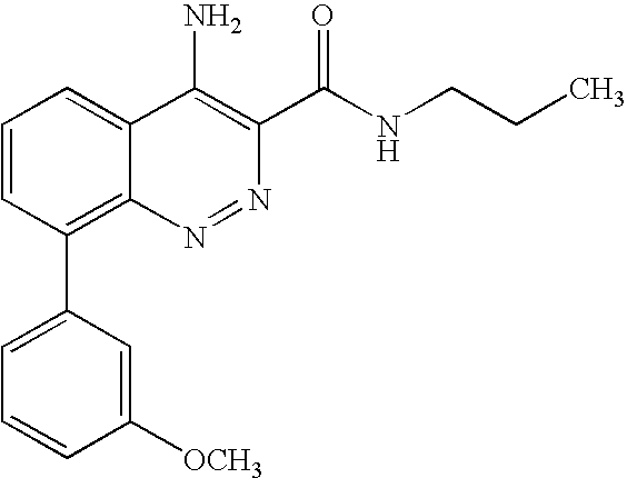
C1=CC(C2=CC=CC([OCH3])=C2)=C2C(=C1)C(N)=C(C(NCCC)=O)N=N2
